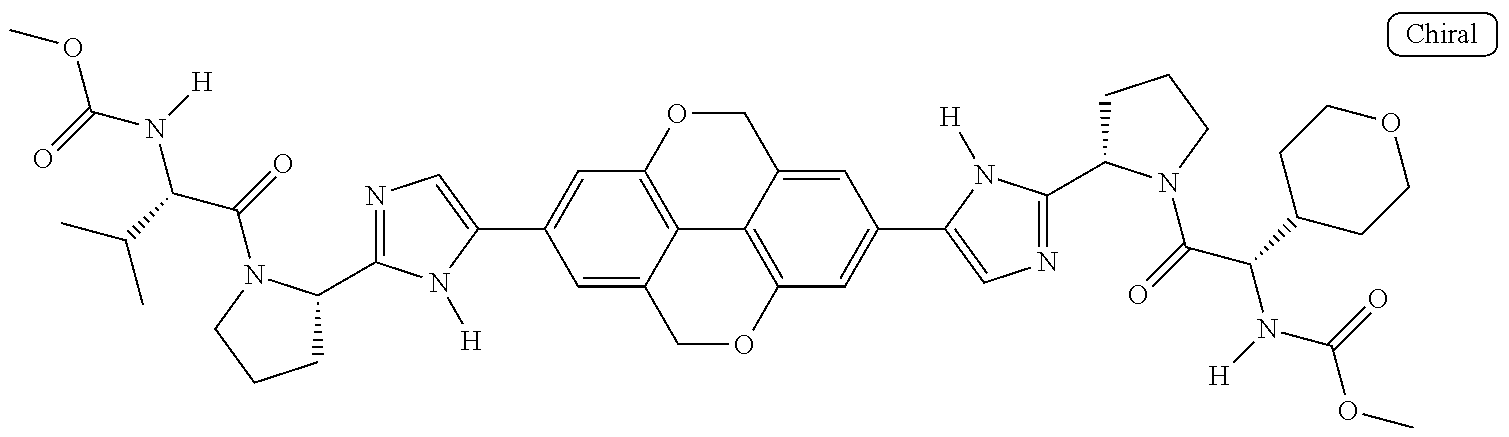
N1=C(C2CCCN2C(C(N(C(OC)=O)[H])C(C)C)=O)N([H])C(C2=CC3=C4C(=C2)COC2=C4C(=CC(C4=CN=C(C5CCCN5C(C(N(C(OC)=O)[H])C5CCOCC5)=O)N4[H])=C2)CO3)=C1
